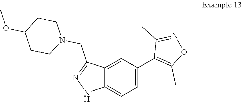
C12=CC(C3=C(C)ON=C3C)=CC=C1NN=C2CN1CCC(OC)CC1
